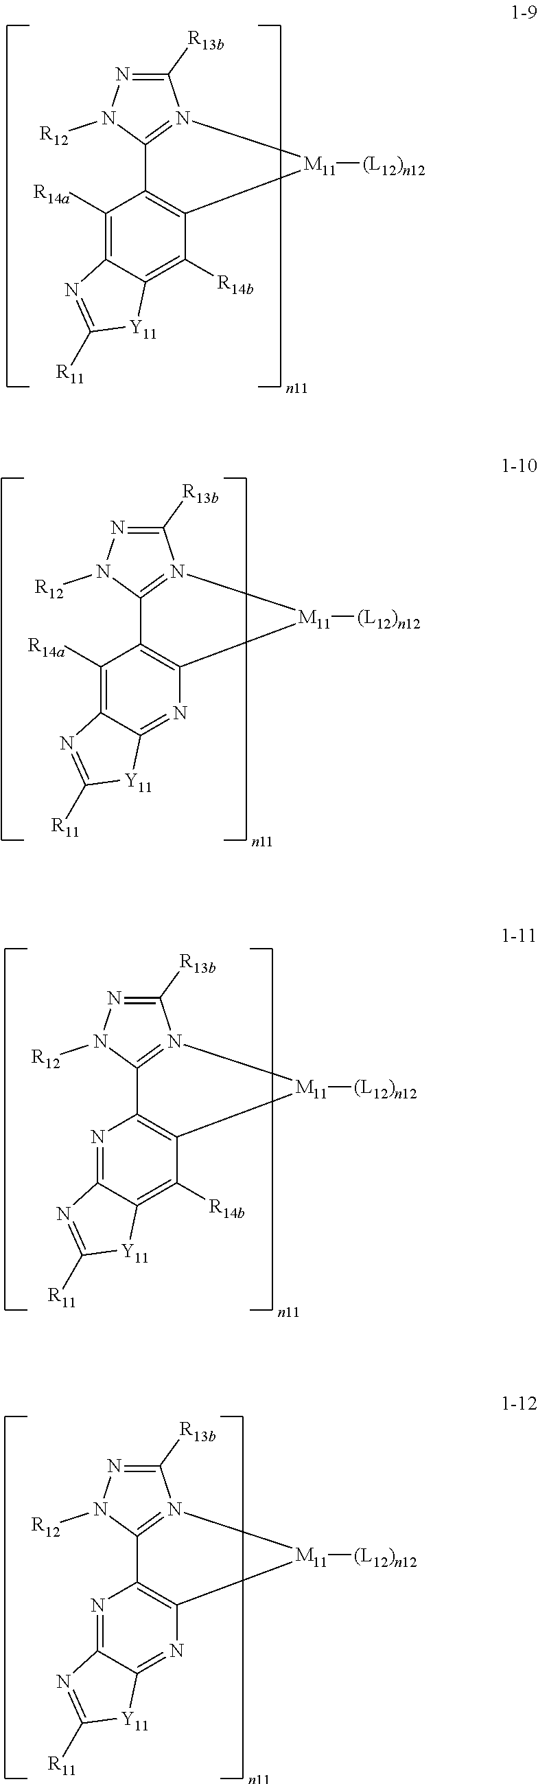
C1([R13b])=NN([R12])C2=N1[M11]([(L12)n12])C1=C2C([R14a])=C2C(=C1[R14b])[Y11]C([R11])=N2.C1([R13b])=NN([R12])C2=N1[M11]([(L12)n12])C1=C2N=C2C(=C1[R14b])[Y11]C([R11])=N2.C1([R13b])=NN([R12])C2=N1[M11]([(L12)n12])C1=C2C([R14a])=C2C(=N1)[Y11]C([R11])=N2.C1([R13b])=NN([R12])C2=N1[M11]([(L12)n12])C1=C2N=C2C(=N1)[Y11]C([R11])=N2
